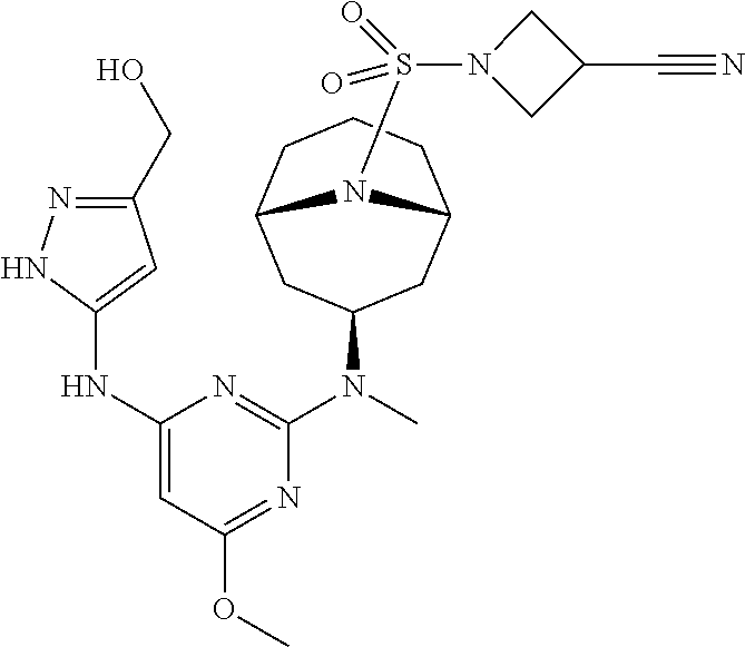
N1=C(N(C)C2CC3CCCC(C2)N3S(=O)(N2CC(C#N)C2)=O)N=C(OC)C=C1NC1=CC(CO)=NN1
